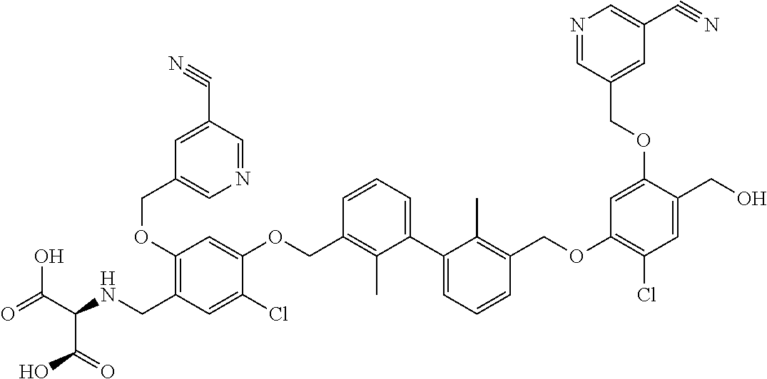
C(C(NCC1=C(OCC2=CN=CC(C#N)=C2)C=C(OCC2=C(C)C(C3=CC=CC(COC4=C(Cl)C=C(CO)C(OCC5=CC(C#N)=CN=C5)=C4)=C3C)=CC=C2)C(Cl)=C1)C(=O)O)(=O)O
